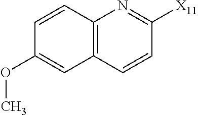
C1=CC2=C(C=C1OC)C=CC([X11])=N2
